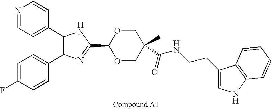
C1(C2=CC=NC=C2)=C(C2=CC=C(F)C=C2)N=C(C2OCC(C)(C(NCCC3=CNC4=C3C=CC=C4)=O)CO2)N1
